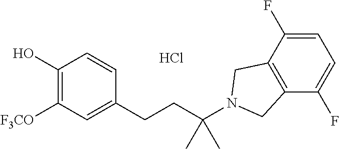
C1(O)=C([F3CO])C=C(CCC(N2CC3=C(C2)C(F)=CC=C3F)(C)C)C=C1.Cl
